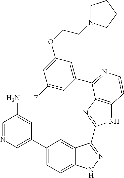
C1(C2=CN=CC(N)=C2)=CC=C2C(=C1)C(C1=NC3=C(N1)C=CN=C3C1=CC(OCCN3CCCC3)=CC(F)=C1)=NN2
